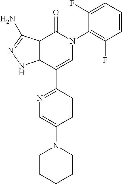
C12=C(C(C3=NC=C(N4CCCCC4)C=C3)=CN(C3=C(F)C=CC=C3F)C1=O)NN=C2N
